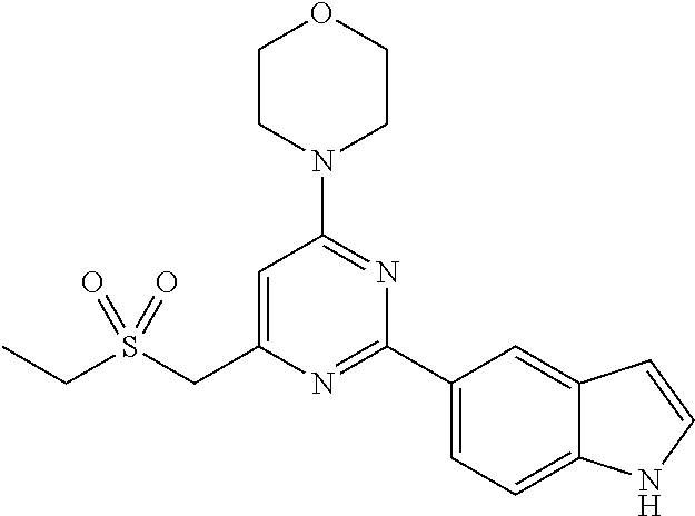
C1CN(C2=NC(C3=CC=C4C(=C3)C=CN4)=NC(CS(CC)(=O)=O)=C2)CCO1
